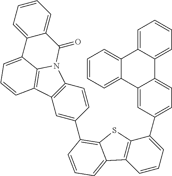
C1=CC=C2C(=C1)C1=CC=CC=C1C1=CC=C(C3=CC=CC4=C3SC3=C(C5=CC6=C(C=C5)N5C7=C6C=CC=C7C6=CC=CC=C6C5=O)C=CC=C43)C=C21
